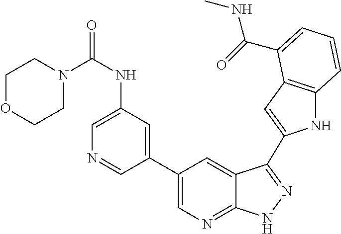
C1(C2=CN=C3C(=C2)C(C2=CC4=C(N2)C=CC=C4C(=O)NC)=NN3)=CC(NC(=O)N2CCOCC2)=CN=C1
